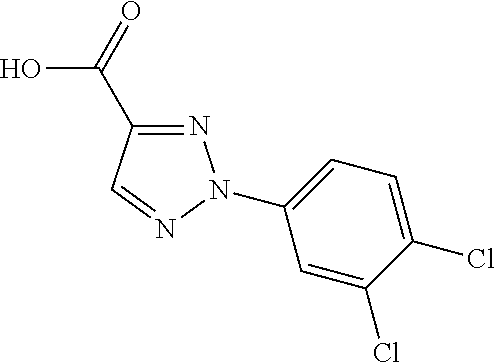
N1=C(C(=O)O)C=NN1C1=CC=C(Cl)C(Cl)=C1
